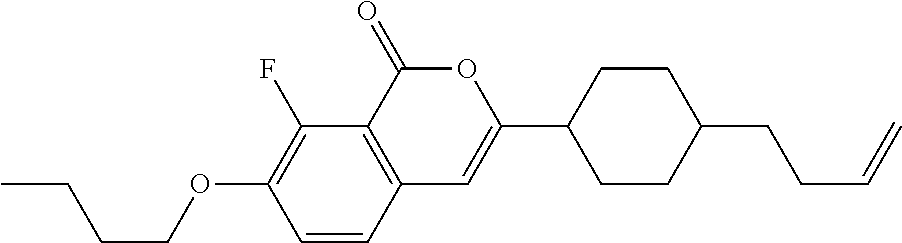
C1=CC2=C(C(F)=C1OCCCC)C(=O)OC(C1CCC(CCC=C)CC1)=C2
